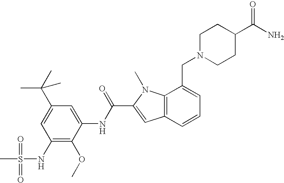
CS(=O)(=O)NC1=C(OC)C(NC(=O)C2=CC3=C(N2C)C(CN2CCC(C(N)=O)CC2)=CC=C3)=CC(C(C)(C)C)=C1
